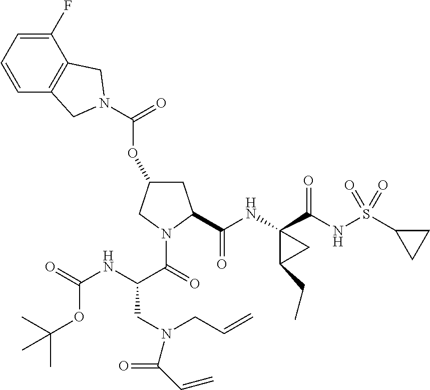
O=C(OC1CC(C(NC2(C(NS(C3CC3)(=O)=O)=O)C(CC)C2)=O)N(C(=O)C(NC(=O)OC(C)(C)C)CN(CC=C)C(C=C)=O)C1)N1CC2=C(C(F)=CC=C2)C1
